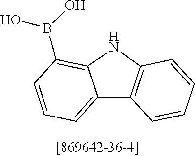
C12=CC=CC(B(O)O)=C1NC1=C2C=CC=C1
